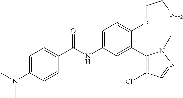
C1=C(N(C)C)C=CC(C(=O)NC2=CC=C(OCCN)C(C3=C(Cl)C=NN3C)=C2)=C1
